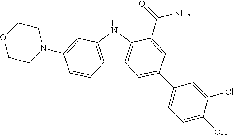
C12=C(NC3=C1C=C(C1=CC=C(O)C(Cl)=C1)C=C3C(=O)N)C=C(N1CCOCC1)C=C2
